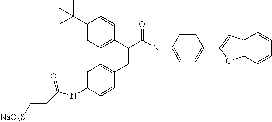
C1(C(C)(C)C)=CC=C(C(C(NC2=CC=C(C3=CC4=C(O3)C=CC=C4)C=C2)=O)CC2=CC=C(NC(=O)CC[NaO3S])C=C2)C=C1
